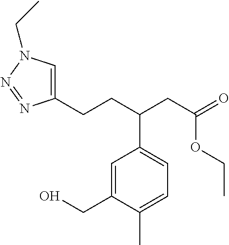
C1(CCC(CC(=O)OCC)C2=CC=C(C)C(CO)=C2)=CN(CC)N=N1
